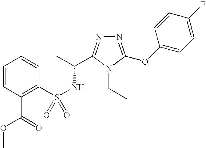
S(NC(C)C1=NN=C(OC2=CC=C(F)C=C2)N1CC)(=O)(C1=C(C(=O)OC)C=CC=C1)=O
